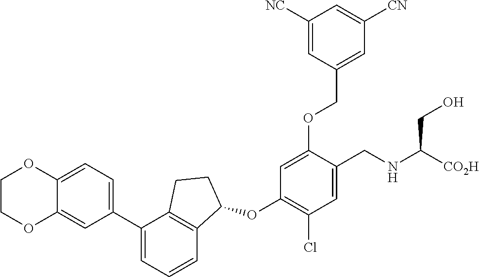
C1COC2=CC(C3=CC=CC4=C3CCC4OC3=C(Cl)C=C(CNC([CO2H])CO)C(OCC4=CC([CN])=CC([NC])=C4)=C3)=CC=C2O1
